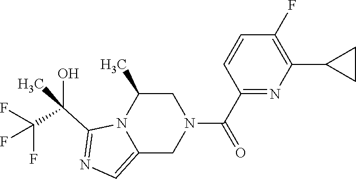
C1C(C)N2C(=CN=C2C(C(F)(F)F)(O)C)CN1C(C1=NC(C2CC2)=C(F)C=C1)=O
